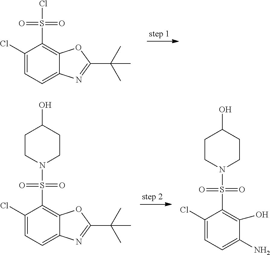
S(C1=C2C(=CC=C1Cl)N=C(C(C)(C)C)O2)(=O)(=O)Cl.S(C1=C2C(=CC=C1Cl)N=C(C(C)(C)C)O2)(=O)(=O)N1CCC(O)CC1.C1(S(=O)(=O)N2CCC(O)CC2)=C(O)C(N)=CC=C1Cl
